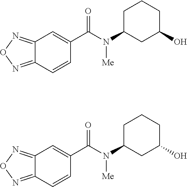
C12=NON=C1C=CC(C(N(C1CC(O)CCC1)[Me])=O)=C2.C12=NON=C1C=CC(C(N(C1CC(O)CCC1)[Me])=O)=C2
